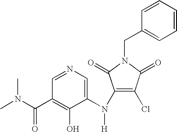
C1=NC=C(N(C2=C(Cl)C(=O)N(CC3=CC=CC=C3)C2=O)[H])C(O)=C1C(N(C)C)=O
